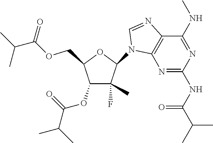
C1(F)(C)C(OC(=O)C(C)C)C(COC(C(C)C)=O)OC1N1C2=C(N=C1)C(NC)=NC(NC(C(C)C)=O)=N2
